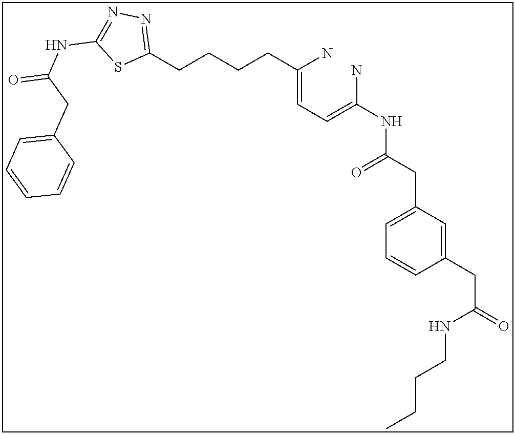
C(=CC=C(N)NC(CC1=CC=CC(CC(=O)NCCCC)=C1)=O)(N)CCCCC1=NN=C(NC(=O)CC2=CC=CC=C2)S1
